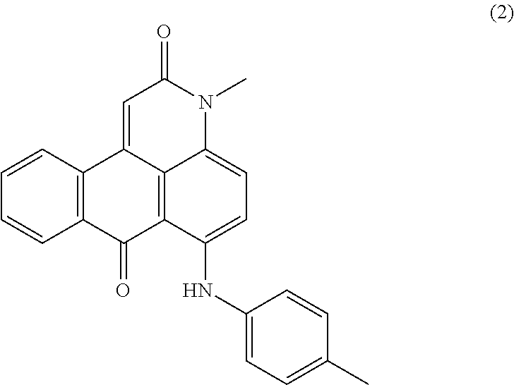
C12=C(C=CC=C1)C1=CC(=O)N(C)C3=CC=C(NC4=CC=C(C)C=C4)C(=C13)C2=O
